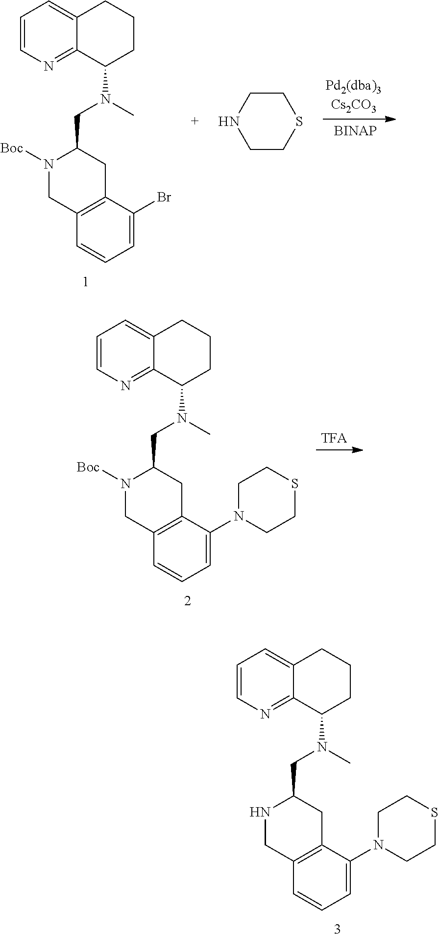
C1=CN=C2C(=C1)CCCC2N(CC1N([Boc])CC2=C(C1)C(Br)=CC=C2)C.C1CSCCN1.C1=CN=C2C(=C1)CCCC2N(CC1N([Boc])CC2=C(C1)C(N1CCSCC1)=CC=C2)C.C1=CN=C2C(=C1)CCCC2N(CC1NCC2=C(C1)C(N1CCSCC1)=CC=C2)C
